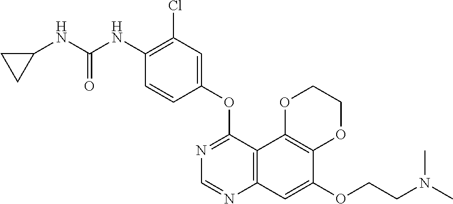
C12=C(C3=C(N=CN=C3OC3=CC(Cl)=C(NC(NC4CC4)=O)C=C3)C=C1OCCN(C)C)OCCO2
